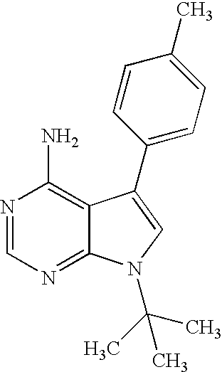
N1=CN=C2C(=C1N)C(C1=CC=C(C)C=C1)=CN2C(C)(C)C
